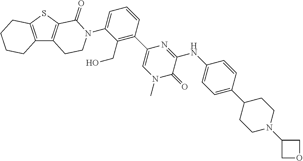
C12=C(C3=C(S1)C(=O)N(C1=CC=CC(C4=CN(C)C(=O)C(NC5=CC=C(C6CCN(C7COC7)CC6)C=C5)=N4)=C1CO)CC3)CCCC2
